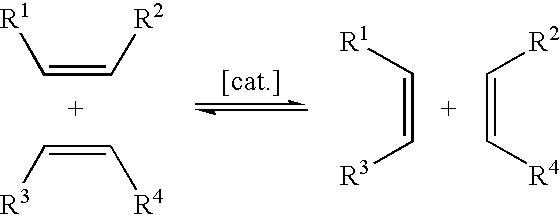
C(=C[R2])[R1].C(=C[R4])[R3].C(=C[R3])[R1].C(=C[R4])[R2]
